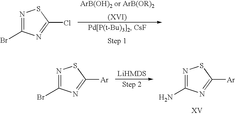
N1=C(Br)N=C(Cl)S1.N1=C(Br)N=C([Ar])S1.N1=C(N)N=C([Ar])S1
